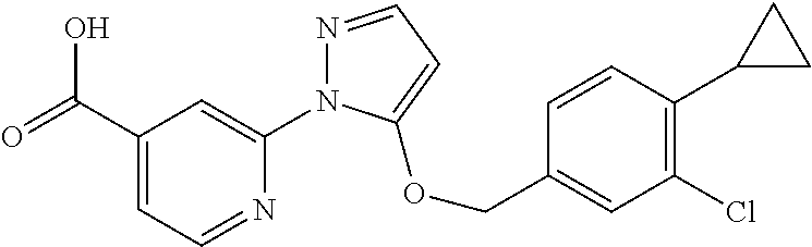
C1(C(=O)O)=CC=NC(N2N=CC=C2OCC2=CC(Cl)=C(C3CC3)C=C2)=C1
